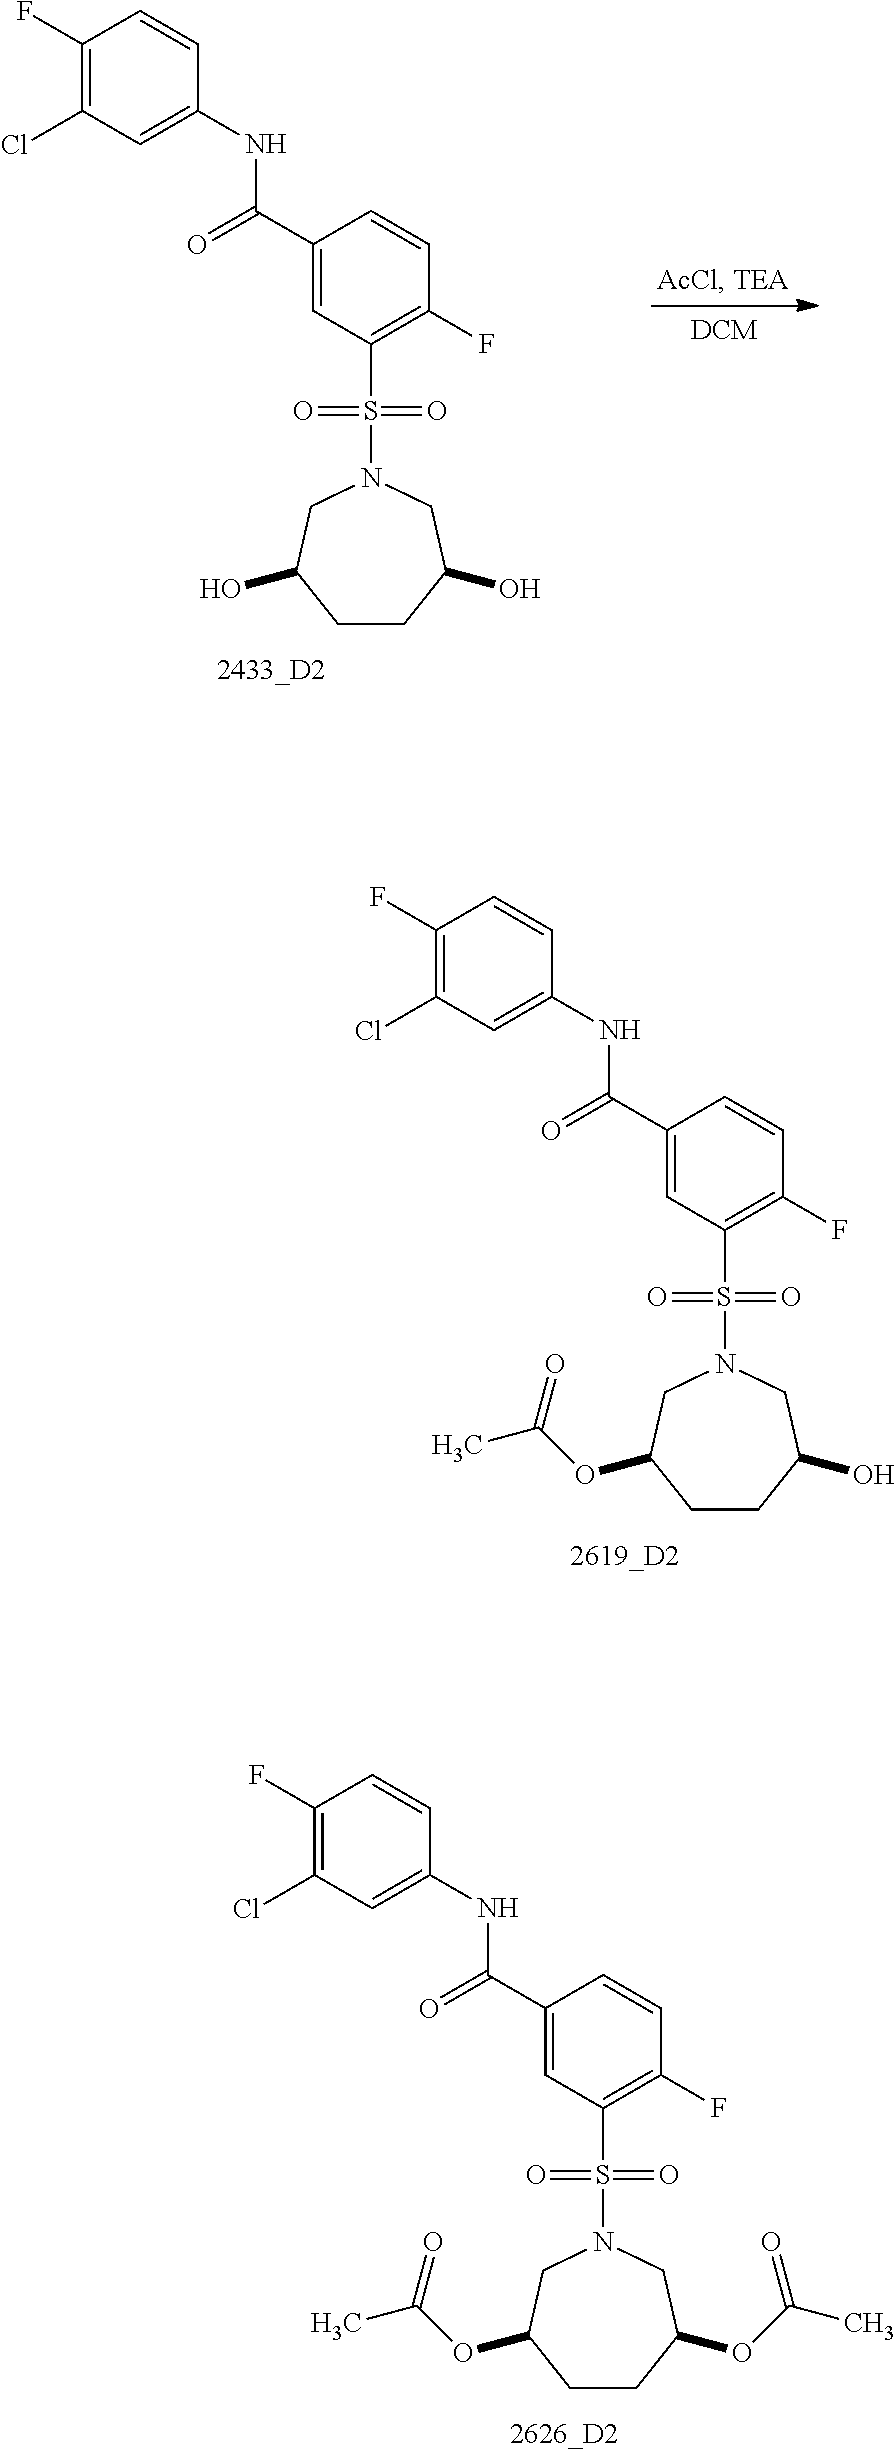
C1(F)=C(Cl)C=C(NC(C2=CC(S(=O)(=O)N3CC(O)CCC(O)C3)=C(F)C=C2)=O)C=C1.C1(F)=C(Cl)C=C(NC(C2=CC(S(=O)(=O)N3CC(O)CCC(OC(C)=O)C3)=C(F)C=C2)=O)C=C1.C1(F)=C(Cl)C=C(NC(C2=CC(S(=O)(=O)N3CC(OC(C)=O)CCC(OC(C)=O)C3)=C(F)C=C2)=O)C=C1
